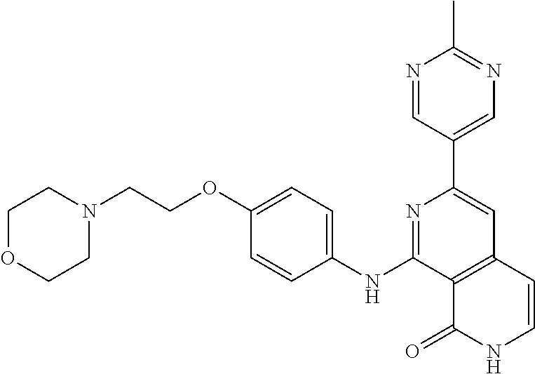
N1=C(NC2=CC=C(OCCN3CCOCC3)C=C2)C2=C(C=C1C1=CN=C(C)N=C1)C=CNC2=O
